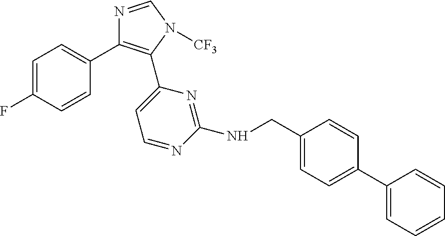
C1=C(F)C=CC(C2=C(C3=CC=NC(NCC4=CC=C(C5=CC=CC=C5)C=C4)=N3)N([CF3])C=N2)=C1
